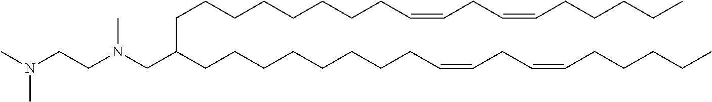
C(CCCCCCCCC=CCC=CCCCCC)(CCCCCCCCC=CCC=CCCCCC)CN(CCN(C)C)C
